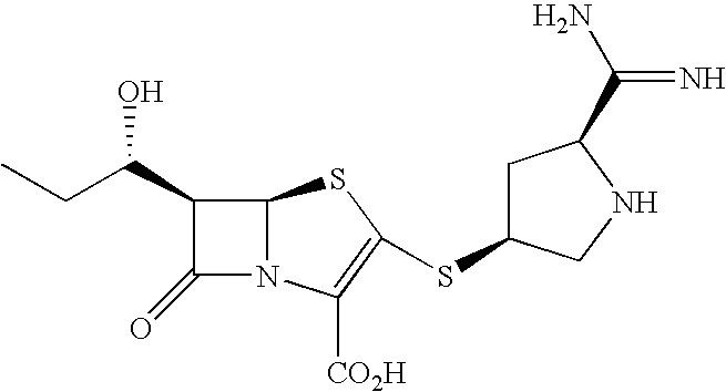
C12N(C([CO2H])=C(SC3CC(C(=N)N)NC3)S1)C(=O)C2C(O)CC
